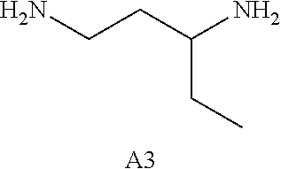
[A3].NCCC(N)CC
